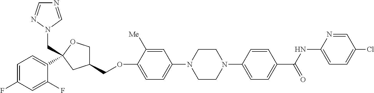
C1=C(F)C=C(F)C(C2(CN3N=CN=C3)OCC(COC3=CC=C(N4CCN(C5=CC=C(C(NC6=CC=C(Cl)C=N6)=O)C=C5)CC4)C=C3[Me])C2)=C1
